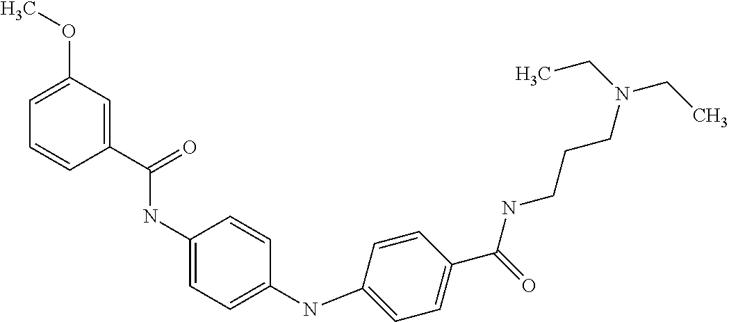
C1=C(OC)C=C(C(=O)NC2=CC=C(NC3=CC=C(C(NCCCN(CC)CC)=O)C=C3)C=C2)C=C1
